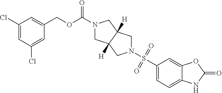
C1(Cl)=CC(Cl)=CC(COC(=O)N2CC3([H])CN(S(C4=CC=C5C(=C4)OC(=O)N5)(=O)=O)CC3([H])C2)=C1
